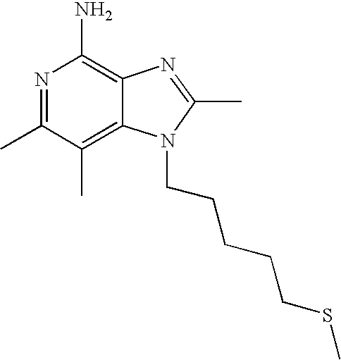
N1=C(C)C(C)=C2C(=C1N)N=C(C)N2CCCCCSC
